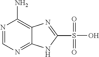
N1=CN=C2C(=C1N)N=C(S(O)(=O)=O)N2
